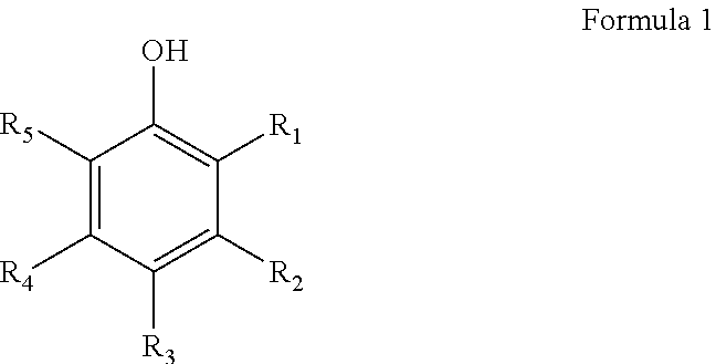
C1([R5])=C([R4])C([R3])=C([R2])C([R1])=C1O
